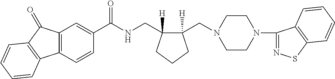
C12=C(C=CC(C(NCC3([H])C(CN4CCN(C5=NSC6=C5C=CC=C6)CC4)([H])CCC3)=O)=C1)C1=C(C2=O)C=CC=C1
